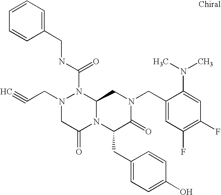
N1(C(NCC2=CC=CC=C2)=O)N(CC#C)CC(=O)N2C1CN(CC1=CC(F)=C(F)C=C1N(C)C)C(=O)C2CC1=CC=C(O)C=C1
